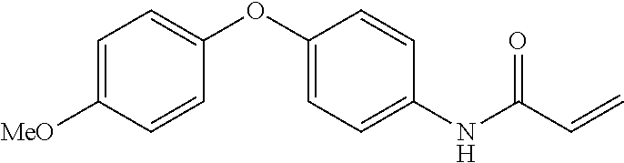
C1=C([MeO])C=CC(OC2=CC=C(NC(C=C)=O)C=C2)=C1
